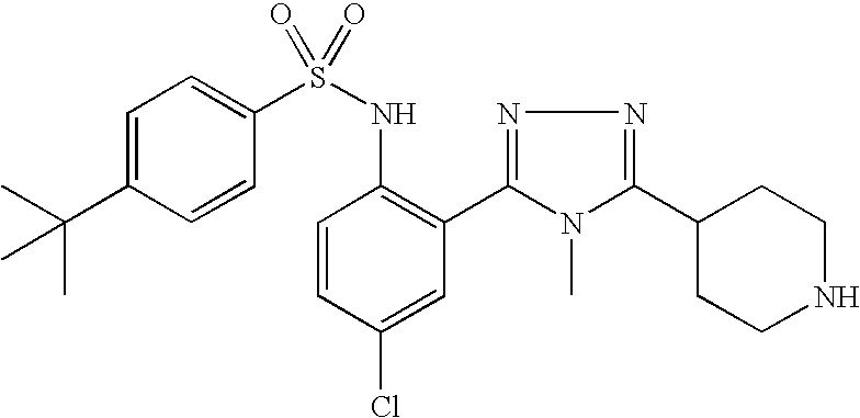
C1=C(C(C)(C)C)C=CC(S(NC2=C(C3=NN=C(C4CCNCC4)N3C)C=C(Cl)C=C2)(=O)=O)=C1
